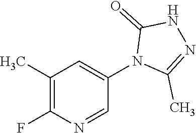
C1(C)=C(F)N=CC(N2C(C)=NNC2=O)=C1
